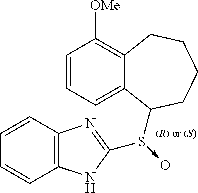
C1=CC=C2C(=C1[OMe])CCCCC2S(->O)C1=NC2=C(C=CC=C2)N1
